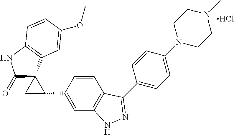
Cl.C1(=O)C2(CC2C2=CC3=C(C=C2)C(C2=CC=C(N4CCN(C)CC4)C=C2)=NN3)C2=C(N1)C=CC(OC)=C2
